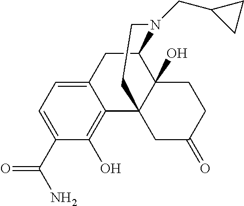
C1(C(N)=O)=CC=C2C(=C1O)C13C(O)(C(N(CC4CC4)CC1)C2)CCC(=O)C3
